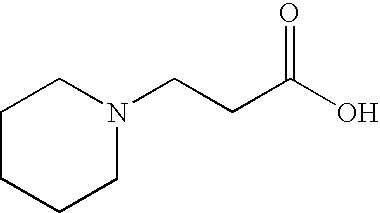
C1CCCN(CCC(O)=O)C1
